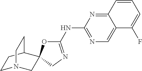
C1(NC2=NC=C3C(=N2)C=CC=C3F)=NCC2(O1)CN1CCC2CC1
